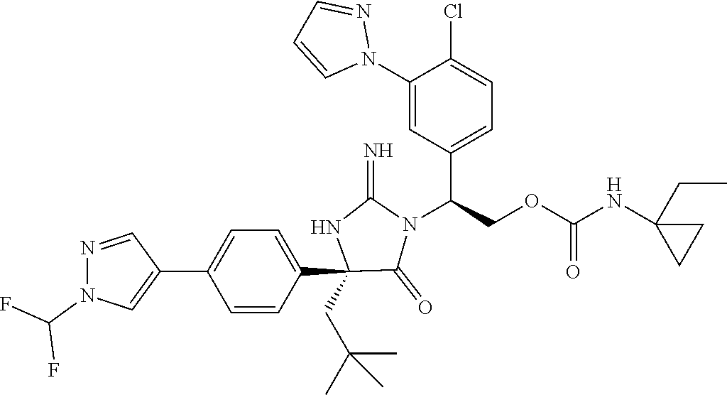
C1(C2=CN(C(F)F)N=C2)=CC=C(C2(CC(C)(C)C)C(=O)N(C(C3=CC=C(Cl)C(N4N=CC=C4)=C3)COC(=O)NC3(CC)CC3)C(=N)N2)C=C1
